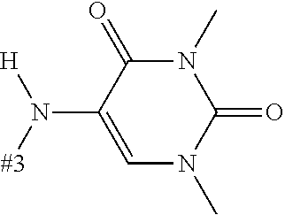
N1(C)C=C(N([#3])[H])C(=O)N(C)C1=O
